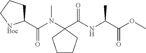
C1(C(N(C2(C(NC(C(OC)=O)C)=O)CCCC2)C)=O)CCC[NBoc]1
